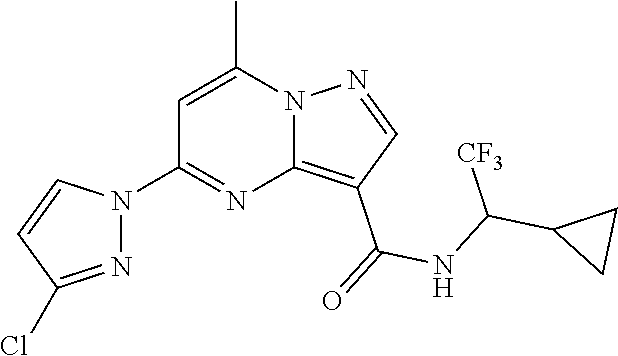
C12=C(C(=O)NC(C3CC3)[CF3])C=NN1C(C)=CC(N1N=C(Cl)C=C1)=N2
